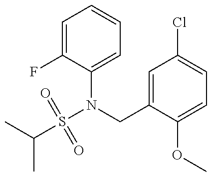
CC(C)S(N(C1=CC=CC=C1F)CC1=CC(Cl)=CC=C1OC)(=O)=O
